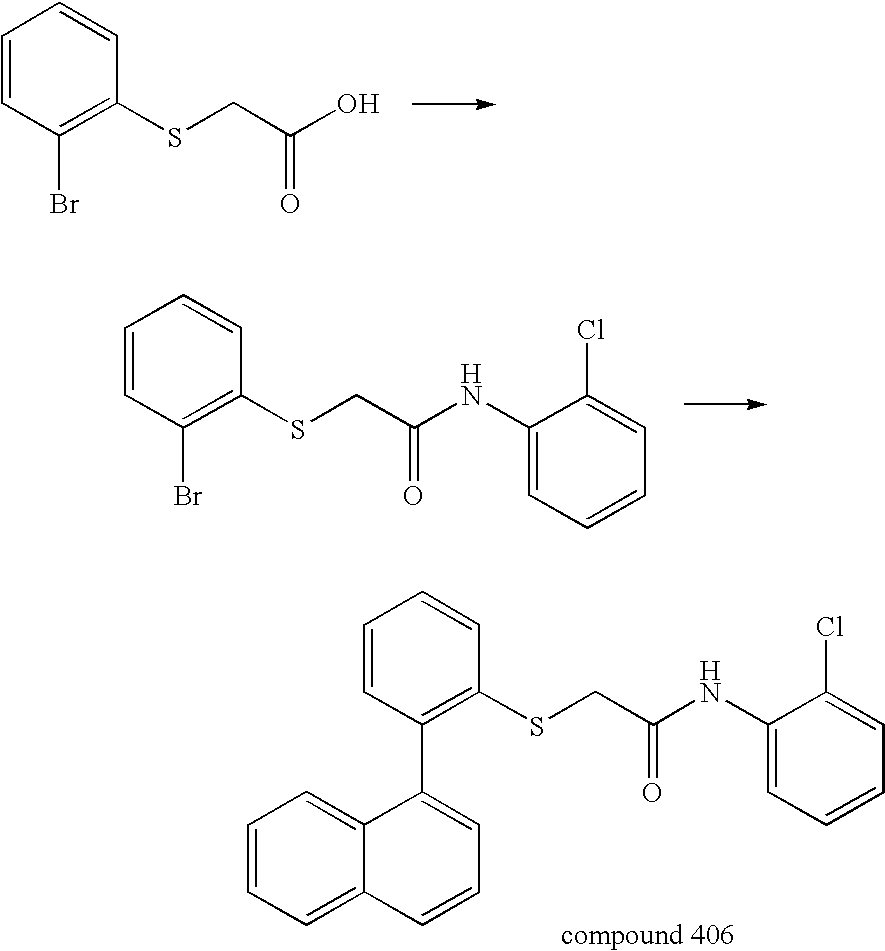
C1=CC(Br)=C(SCC(O)=O)C=C1.C1=CC(Br)=C(SCC(NC2=CC=CC=C2Cl)=O)C=C1.C1=CC(C2=CC=CC3=CC=CC=C23)=C(SCC(NC2=CC=CC=C2Cl)=O)C=C1
